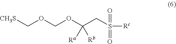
[CH3S]COCOC(CS([Rc])(=O)=O)([Ra])[Rb]
